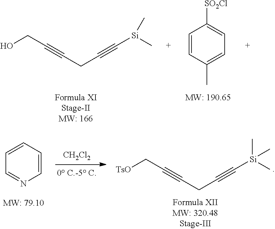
C1=CC(C)=CC=C1[SO2Cl].OCC#CCC#C[Si](C)C.C1=CN=CC=C1.[TsO]CC#CCC#C[Si](C)(C)C.[CH2Cl2]
